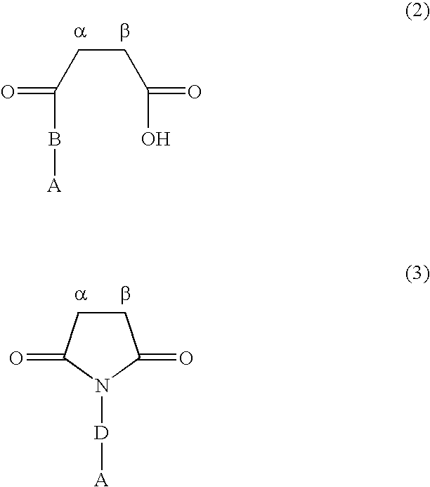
C(CC(B[A])=O)C(O)=O.C1CC(=O)N([D][A])C1=O
